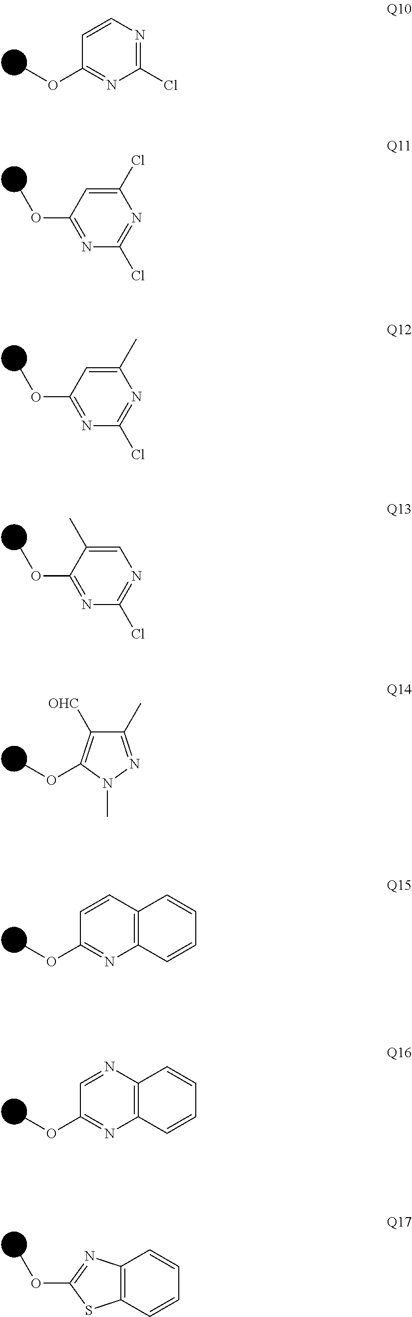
C1(Cl)=NC=CC(OC)=N1.C1(Cl)=CC(OC)=NC(Cl)=N1.C1(C)=CC(OC)=NC(Cl)=N1.C1=C(C)C(OC)=NC(Cl)=N1.C1(C)=NN(C)C(OC)=C1[OHC].C1(OC)=NC2=C(S1)C=CC=C2.C1(OC)=NC2=C(C=C1)C=CC=C2.C1(OC)=NC2=C(N=C1)C=CC=C2
